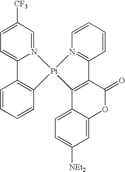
C1=C([CF3])C=N2C(=C1)C1=C(C=CC=C1)[Pt]21C2=C(C(=O)OC3=CC([NEt2])=CC=C32)C2=N1C=CC=C2
